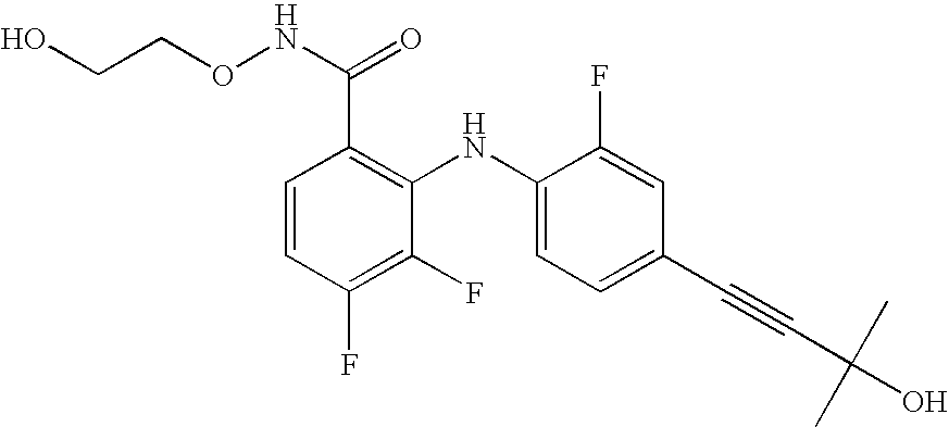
C1=CC(F)=C(F)C(NC2=CC=C(C#CC(O)(C)C)C=C2F)=C1C(NOCCO)=O
